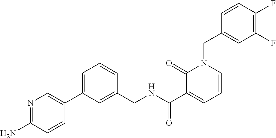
N1=C(N)C=CC(C2=CC=CC(CNC(C3=CC=CN(CC4=CC(F)=C(F)C=C4)C3=O)=O)=C2)=C1
